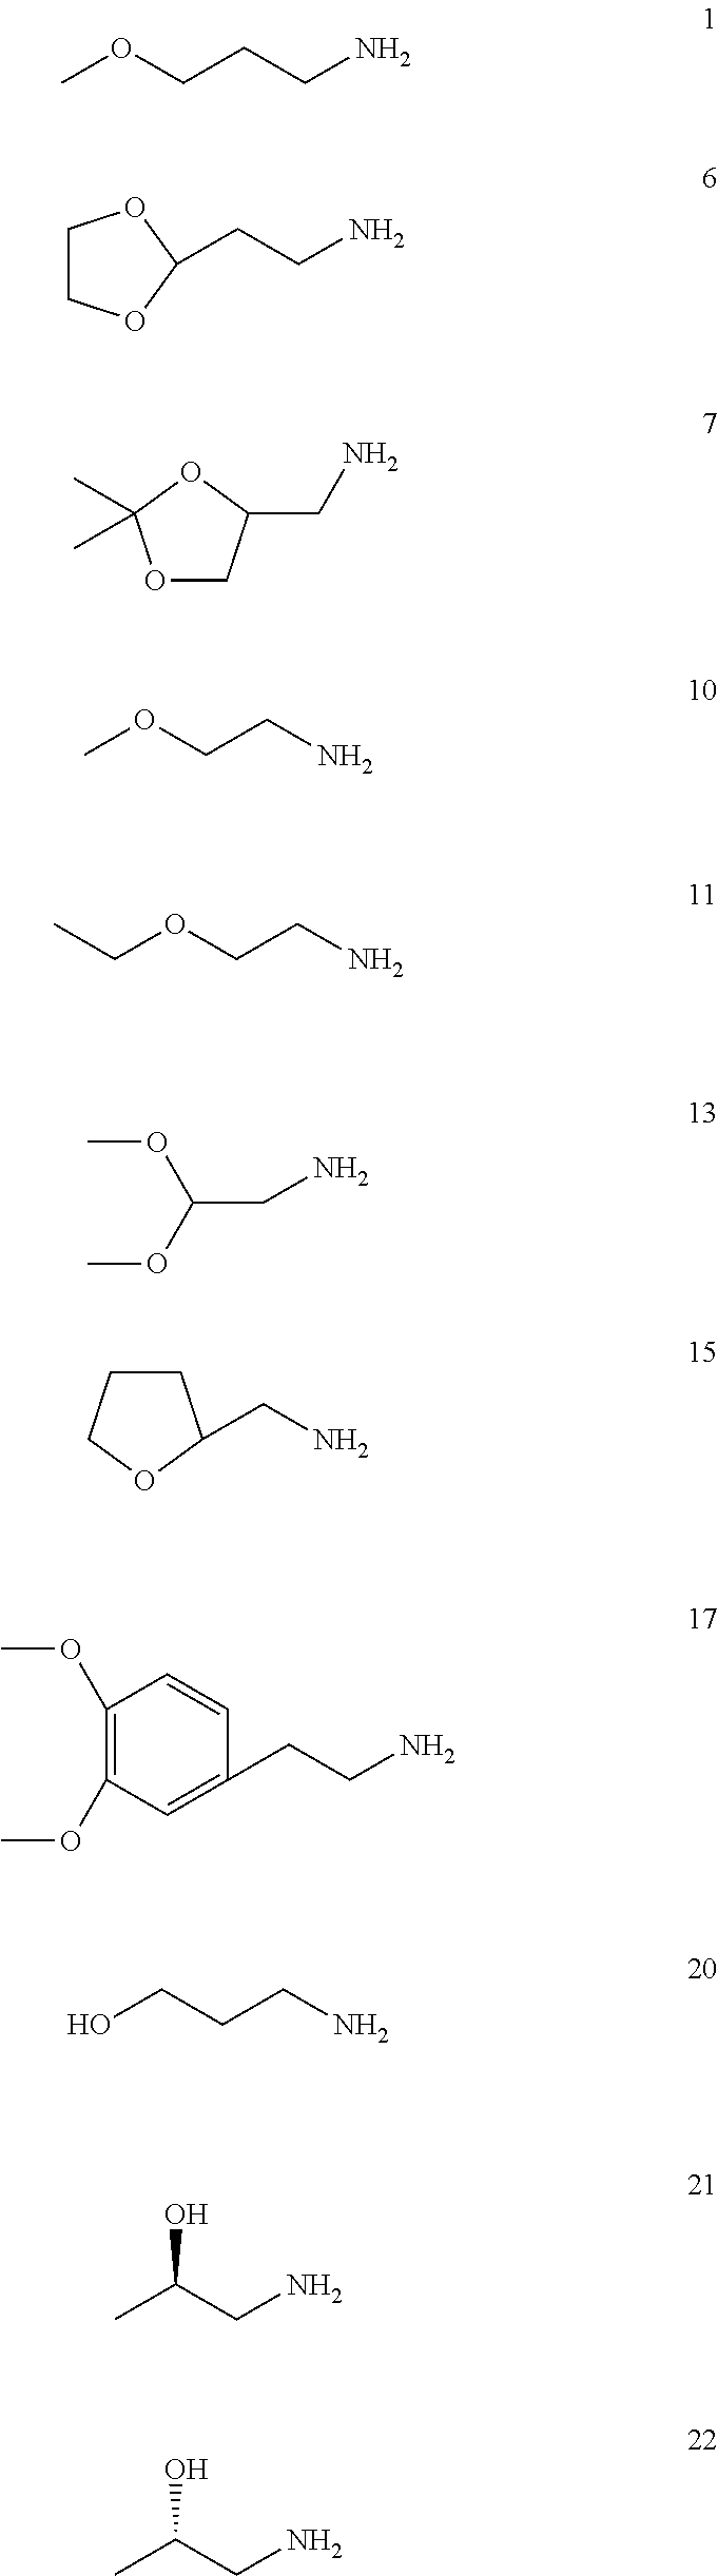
COCCCN.C(CN)C1OCCO1.O1CC(CN)OC1(C)C.COCCN.C(OCCN)C.COC(CN)OC.C1CCOC1CN.C1(OC)=C(OC)C=C(CCN)C=C1.OCCCN.CC(CN)O.CC(CN)O
